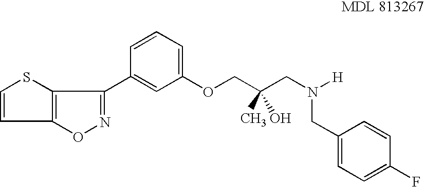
C1=CSC2=C1ON=C2C1=CC(OCC(CN([H])CC2=CC=C(F)C=C2)(C)O)=CC=C1
